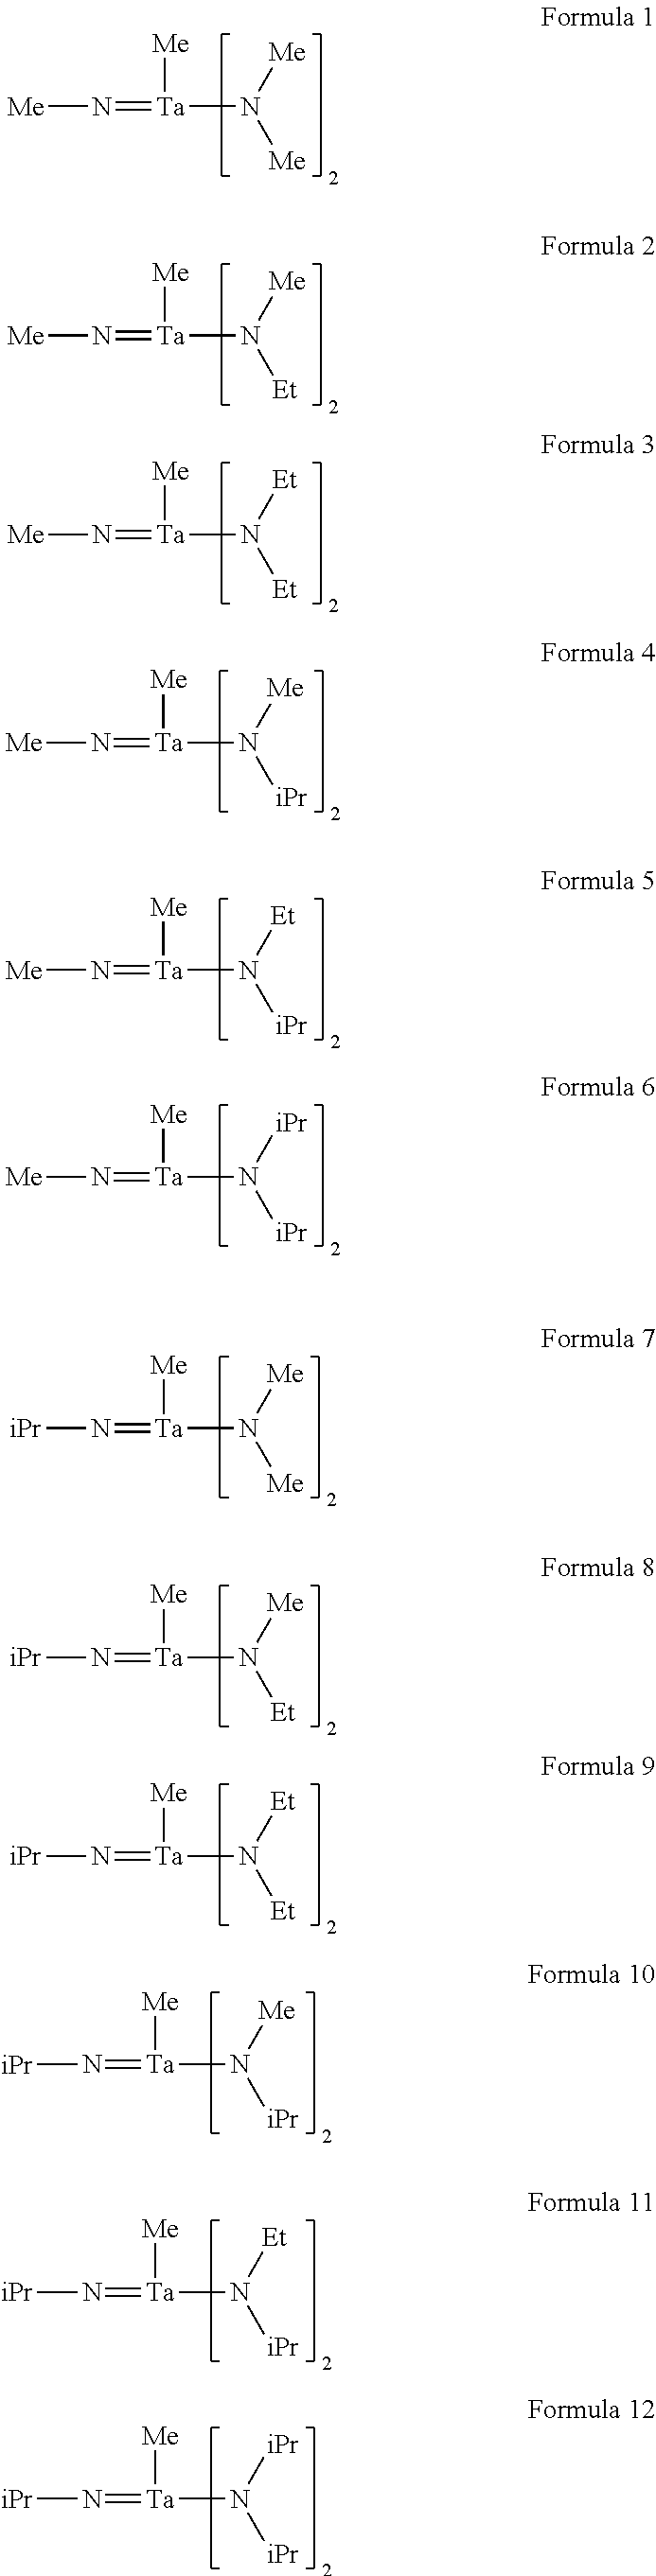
[Me]N=[Ta]([Me])N([Me])[Me].[Me]N=[Ta]([Me])N([Me])[Et].[Me]N=[Ta]([Me])N([Et])[Et].[Me]N=[Ta]([Me])N([Me])[iPr].[Me]N=[Ta]([Me])N([Et])[iPr].[Me]N=[Ta]([Me])N([iPr])[iPr].[iPr]N=[Ta]([Me])N([Me])[Me].[iPr]N=[Ta]([Me])N([Me])[Et].[iPr]N=[Ta]([Me])N([Et])[Et].[iPr]N=[Ta]([Me])N([Me])[iPr].[iPr]N=[Ta]([Me])N([Et])[iPr].[iPr]N=[Ta]([Me])N([iPr])[iPr]
